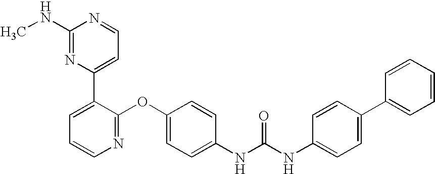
C1(NC)=NC(C2=CC=CN=C2OC2=CC=C(NC(NC3=CC=C(C4=CC=CC=C4)C=C3)=O)C=C2)=CC=N1
